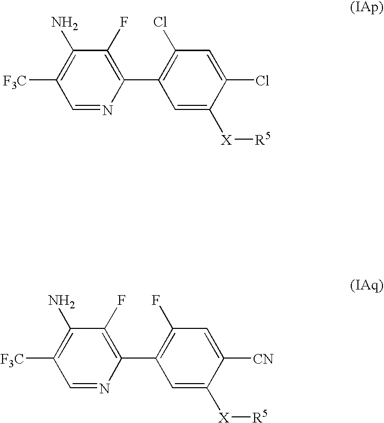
C1=NC(C2=C(Cl)C=C(Cl)C([X][R5])=C2)=C(F)C(N)=C1[F3C].C1=NC(C2=C(F)C=C([CN])C([X][R5])=C2)=C(F)C(N)=C1[F3C]
